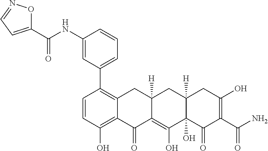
C1=CC(O)=C2C(=C1C1=CC=CC(NC(C3=CC=NO3)=O)=C1)CC1([H])C(=C(O)C3(O)C([H])(C1)CC(O)=C(C(N)=O)C3=O)C2=O
